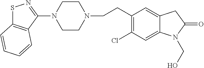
C1CN(CCC2=C(Cl)C=C3C(=C2)CC(=O)N3CO)CCN1C1=NSC2=C1C=CC=C2
